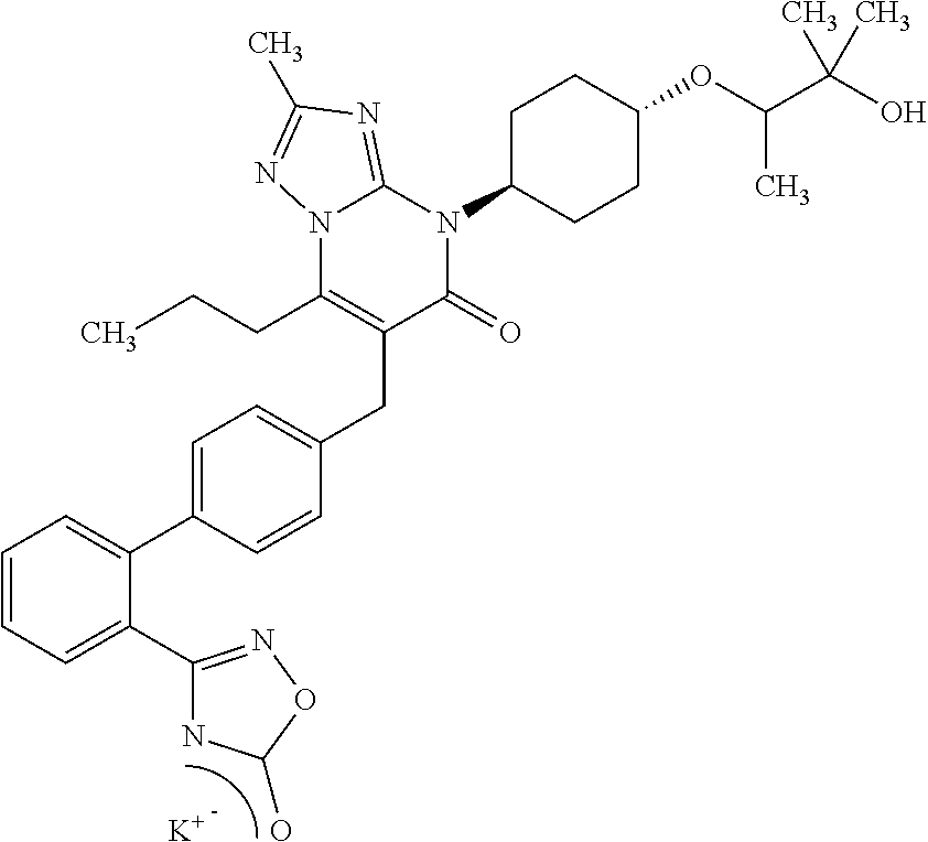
C1=CC=C(C2=NOC(O)N2)C(C2=CC=C(CC3=C(CCC)N4C(=NC(C)=N4)N(C4CCC(OC(C(O)(C)C)C)CC4)C3=O)C=C2)=C1.[K]
